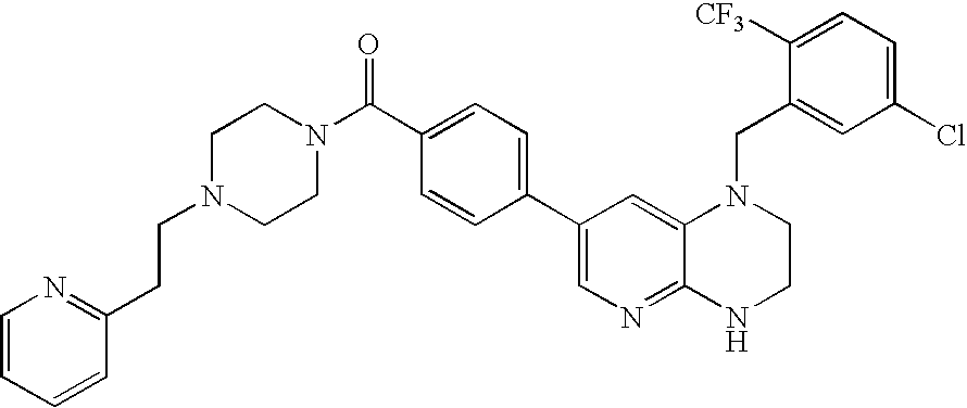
C1(C2=CN=C3C(=C2)N(CC2=CC(Cl)=CC=C2[CF3])CCN3)=CC=C(C(N2CCN(CCC3=NC=CC=C3)CC2)=O)C=C1
